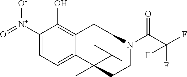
C1([N+]([O-])=O)=CC=C2C(=C1O)CC1C(C)(C)C2(C)CCN1C(C(F)(F)F)=O
